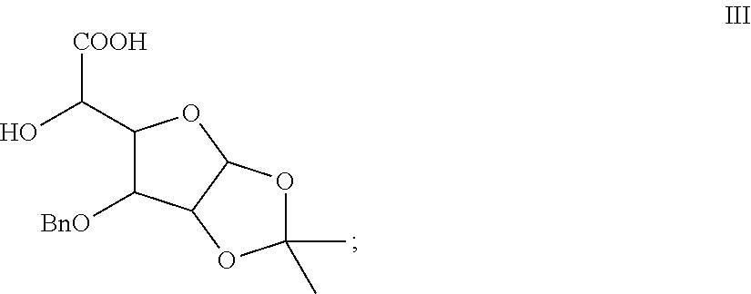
C1(C(O)[COOH])C([BnO])C2C(O1)OC(C)(C)O2
